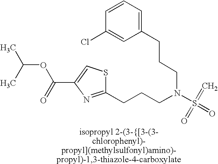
S1C(CCCN(S(=C)(=O)=O)CCCC2=CC=CC(Cl)=C2)=NC(C(=O)OC(C)C)=C1
